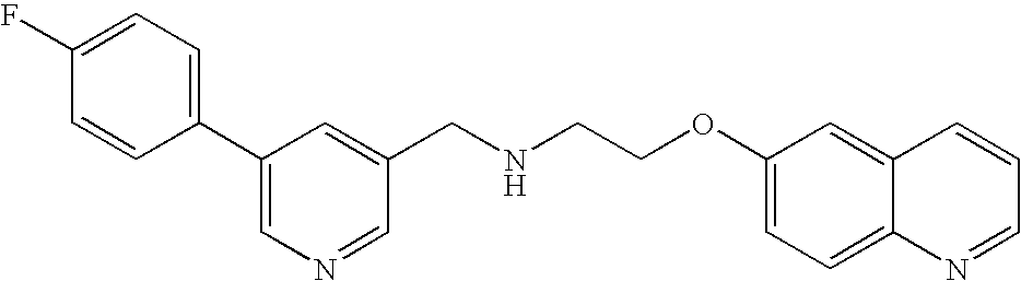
C1=CC(C2=CN=CC(CNCCOC3=CC=C4C(=C3)C=CC=N4)=C2)=CC=C1F
